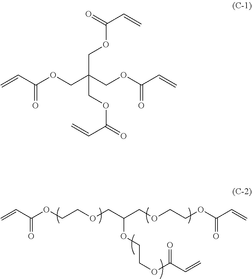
C=CC(OCCOCC(COCCOC(C=C)=O)OCCOC(=O)C=C)=O.C=CC(OCC(COC(C=C)=O)(COC(C=C)=O)COC(C=C)=O)=O
